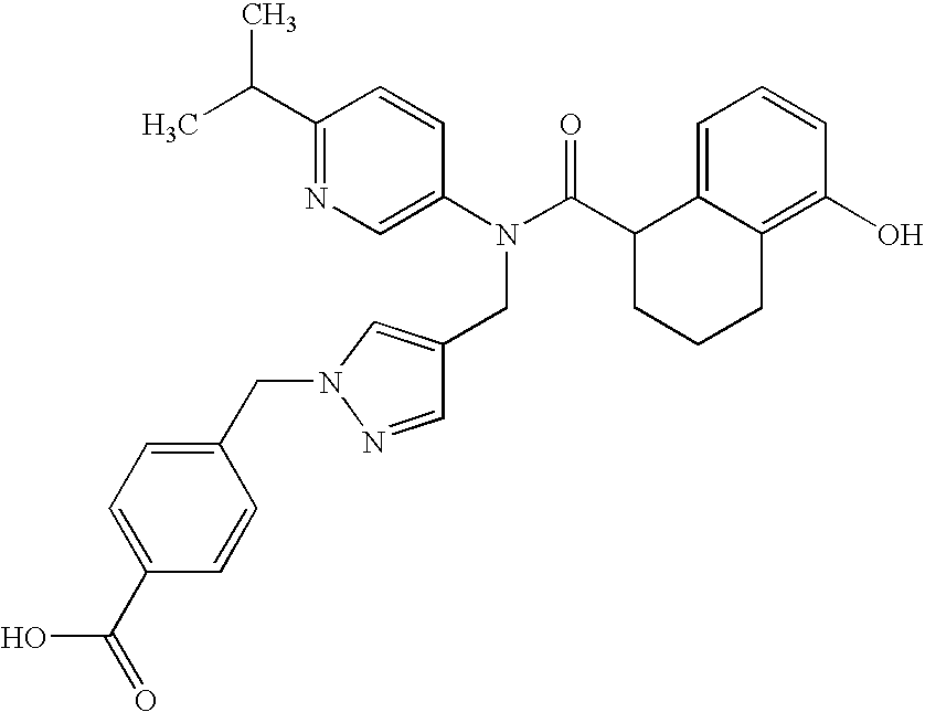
C1(C(C)C)=NC=C(N(C(C2CCCC3=C(O)C=CC=C23)=O)CC2=CN(CC3=CC=C(C(O)=O)C=C3)N=C2)C=C1
